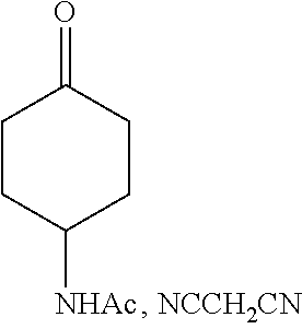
C1CC([NHAc])CCC1=O
